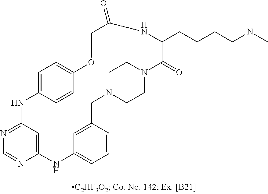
C12=CC(=NC=N1)NC1=CC=C(C=C1)OCC(=O)NC(CCCCN(C)C)C(=O)N1CCN(CC3=CC(=CC=C3)N2)CC1
